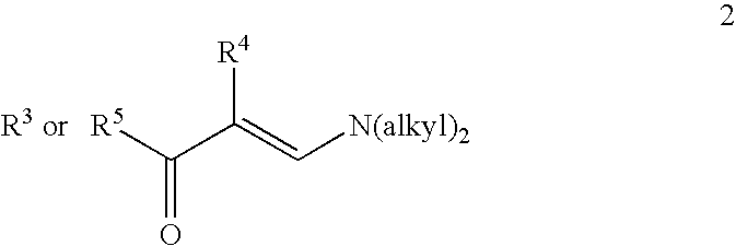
[ R5]C(=O)C([R4])=C[N(alkyl)2]
